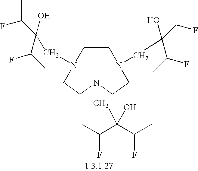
C1N(CC(C(F)C)(C(F)C)O)CCN(CC(C(F)C)(C(F)C)O)CCN(CC(C(F)C)(C(F)C)O)C1
